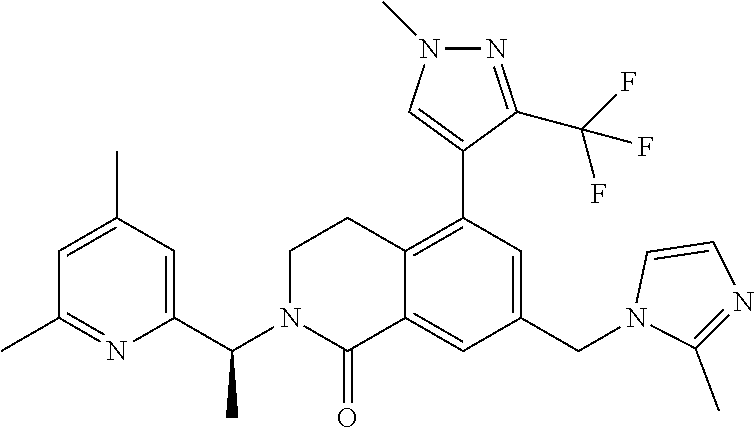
C1=C(C)C=C(C(N2CCC3=C(C4=CN(C)N=C4C(F)(F)F)C=C(CN4C=CN=C4C)C=C3C2=O)C)N=C1C
